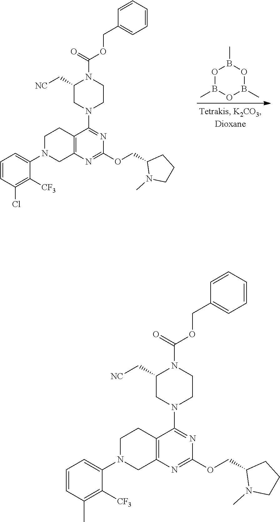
C1N(C2=CC=CC(C)=C2[CF3])CC2=C(C1)C(N1CC(C[NC])N(C(=O)OCC3=CC=CC=C3)CC1)=NC(OCC1N(C)CCC1)=N2.C1N(C2=CC=CC(Cl)=C2[CF3])CC2=C(C1)C(N1CC(C[NC])N(C(=O)OCC3=CC=CC=C3)CC1)=NC(OCC1N(C)CCC1)=N2.O1B(C)OB(C)OB1C
